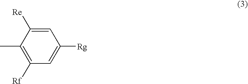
C1=C([Re])C(C)=C([Rf])C=C1[Rg]
